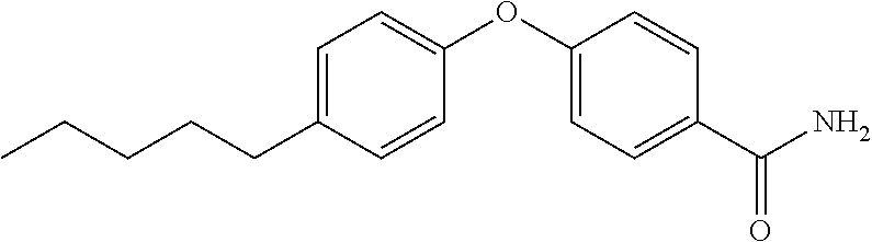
C1=C(CCCCC)C=CC(OC2=CC=C(C(N)=O)C=C2)=C1
